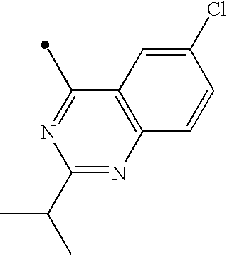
C1(C)=NC(C(C)C)=NC2=C1C=C(Cl)C=C2
